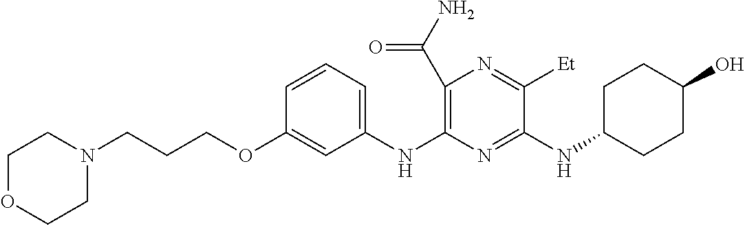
C1(C(N)=O)=C(NC2=CC=CC(OCCCN3CCOCC3)=C2)N=C(NC2CCC(O)CC2)C([Et])=N1
